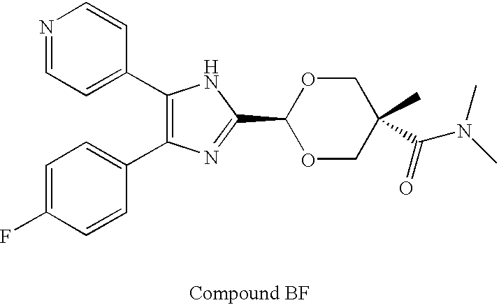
C1(C2=CC=NC=C2)=C(C2=CC=C(F)C=C2)N=C(C2OCC(C)(C(N(C)C)=O)CO2)N1
